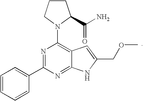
C1=CC=CC(C2=NC(N3CCCC3C(=O)N)=C3C(=N2)NC(COC)=C3)=C1
